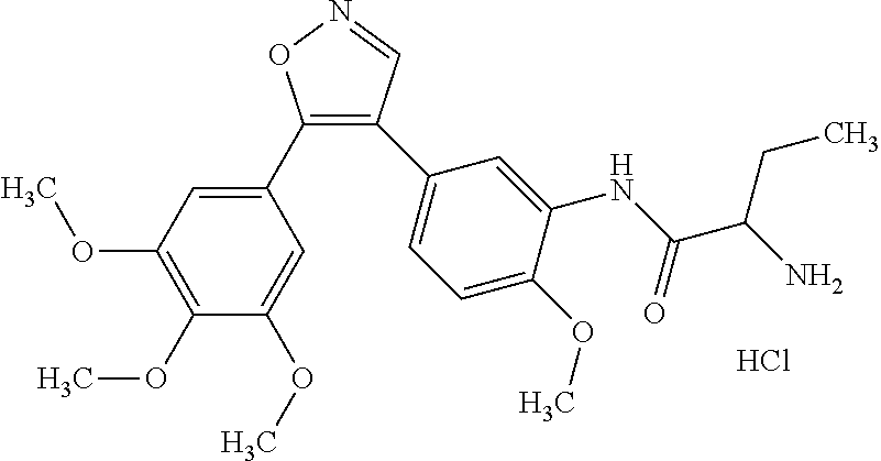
C1(C2=CC(OC)=C(OC)C(OC)=C2)=C(C2=CC=C(OC)C(NC(C(N)CC)=O)=C2)C=NO1.Cl
